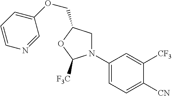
N1(C2=CC=C([CN])C([CF3])=C2)CC(COC2=CC=CN=C2)OC1[F3C]
